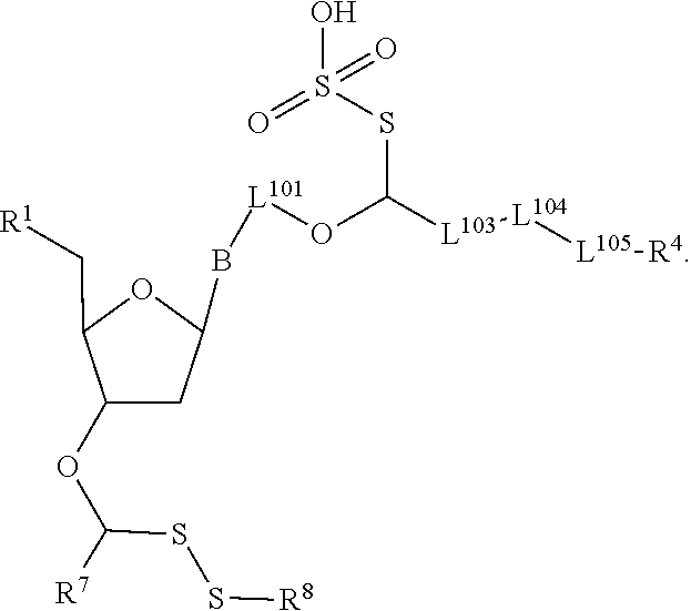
O(C(SS[R8])[R7])C1CC(B[L101]OC(SS(O)(=O)=O)[L103][L104][L105][R4])OC1C[R1]
